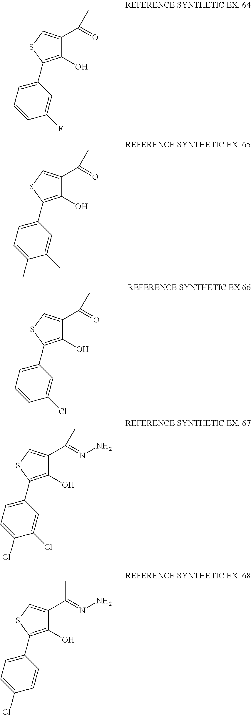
C1(O)=C(C2=CC=CC(F)=C2)SC=C1C(=O)C.C1(O)=C(C2=CC=C(C)C(C)=C2)SC=C1C(=O)C.C1(O)=C(C2=CC=CC(Cl)=C2)SC=C1C(=O)C.C1(O)=C(C2=CC=C(Cl)C(Cl)=C2)SC=C1C(=NN)C.C1(O)=C(C2=CC=C(Cl)C=C2)SC=C1C(=NN)C
